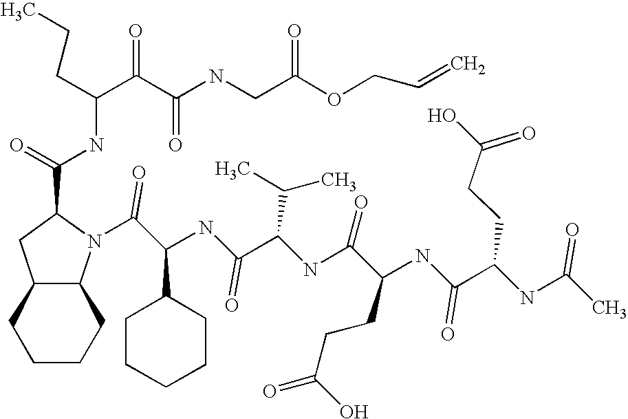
C1CCCC2C1CC(C(NC(CCC)C(C(NCC(OCC=C)=O)=O)=O)=O)N2C(C(NC(C(NC(C(NC(C(NC(C)=O)CCC(=O)O)=O)CCC(O)=O)=O)C(C)C)=O)C1CCCCC1)=O
